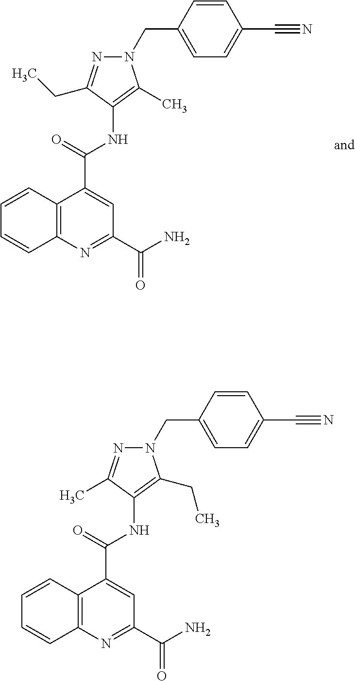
C12=C(N=C(C(=O)N)C=C1C(=O)NC1=C(C)N(CC3=CC=C(C#N)C=C3)N=C1CC)C=CC=C2.C12=C(N=C(C(=O)N)C=C1C(=O)NC1=C(CC)N(CC3=CC=C(C#N)C=C3)N=C1C)C=CC=C2
